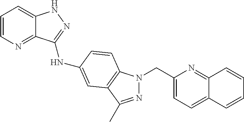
C1=CN=C2C(=C1)NN=C2NC1=CC2=C(N(CC3=CC=C4C(=N3)C=CC=C4)N=C2C)C=C1
